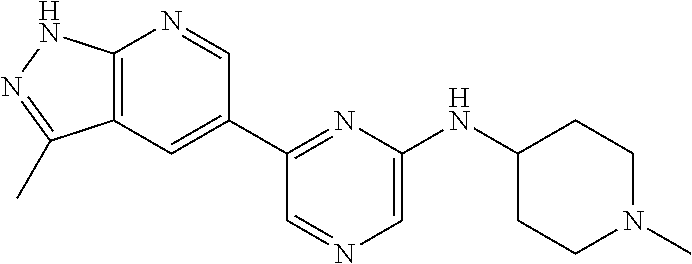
C1(NC2=CN=CC(C3=CC4=C(N=C3)NN=C4C)=N2)CCN(C)CC1
